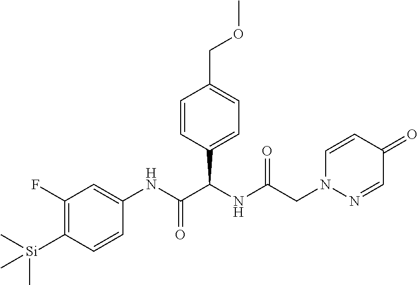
C1=CC(C(NC(CN2N=CC(=O)C=C2)=O)C(NC2=CC(F)=C([Si](C)(C)C)C=C2)=O)=CC=C1COC
